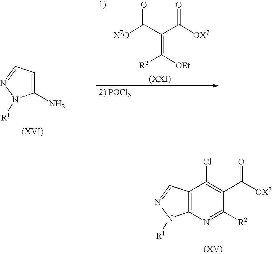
C12=C(N=C([R2])C(C([OX7])=O)=C1Cl)N([R1])N=C2.C1=C(N)N([R1])N=C1.[X7O]C(C(C([OX7])=O)=C([OEt])[R2])=O
